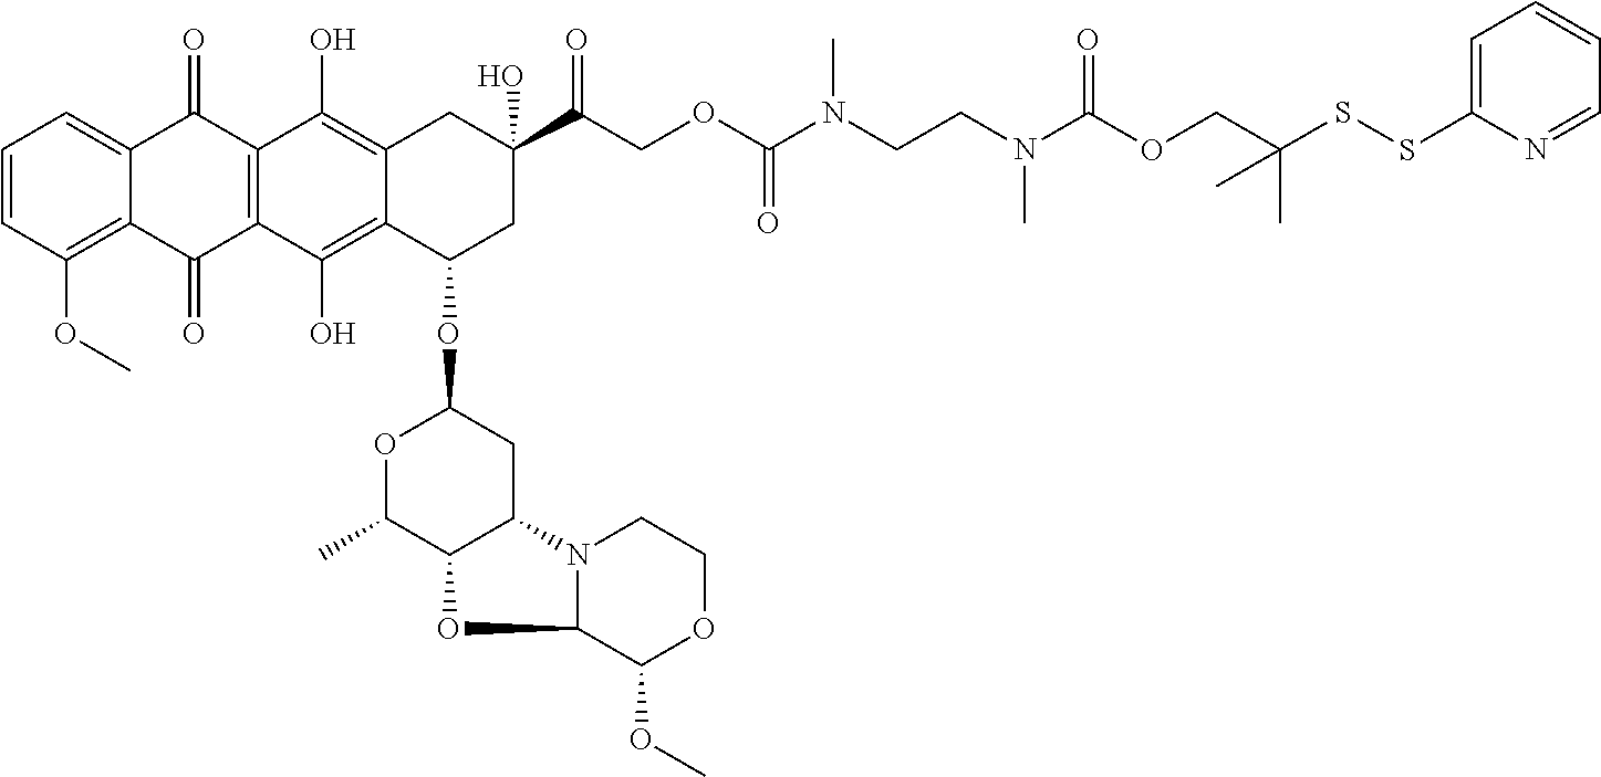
C1=CC(OC)=C2C(=C1)C(=O)C1=C(C2=O)C(O)=C2C(=C1O)CC(C(COC(N(CCN(C(=O)OCC(SSC1=CC=CC=N1)(C)C)C)C)=O)=O)(O)CC2OC1OC(C)C2C(C1)N1C(O2)C(OC)OCC1
